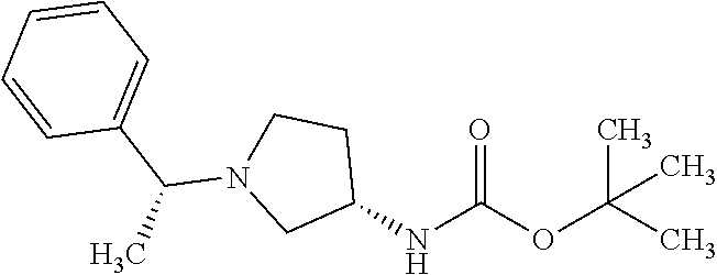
C1(NC(OC(C)(C)C)=O)CCN(C(C2=CC=CC=C2)C)C1
